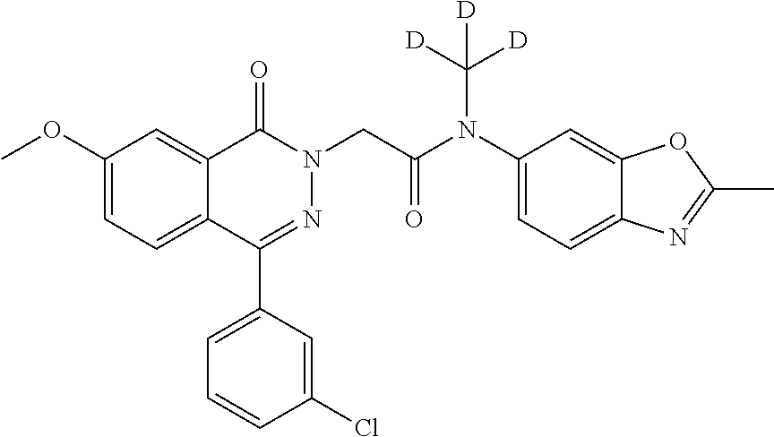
COC1=CC=C2C(=C1)C(=O)N(CC(=O)N(C([D])([D])[D])C1=CC=C3C(=C1)OC(C)=N3)N=C2C1=CC=CC(Cl)=C1
